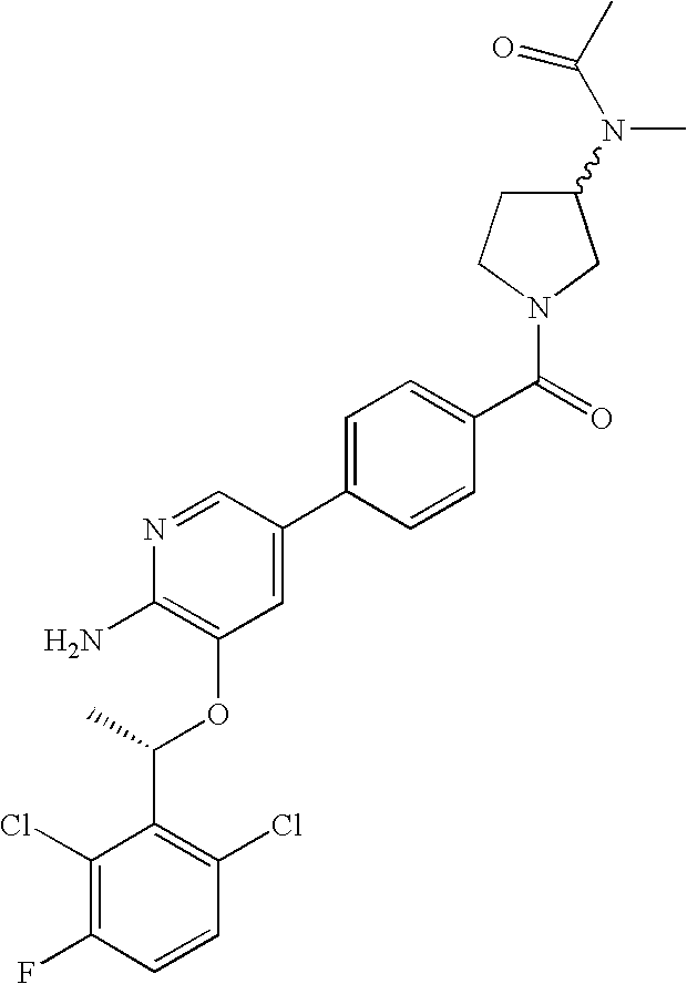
C1(Cl)=C(F)C=CC(Cl)=C1C(C)OC1=C(N)N=CC(C2=CC=C(C(=O)N3CC(N(C(C)=O)C)CC3)C=C2)=C1
